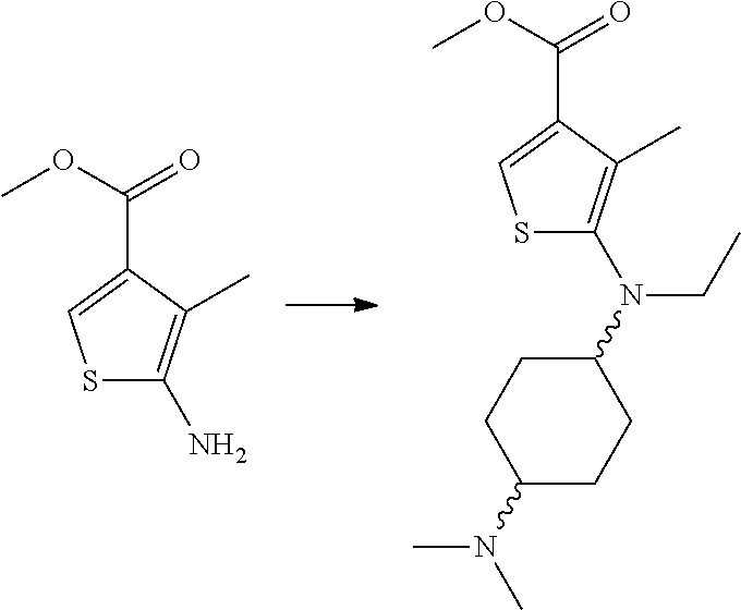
O(C(=O)C1=CSC(N)=C1C)C.O(C(=O)C1=CSC(N(C2CCC(N(C)C)CC2)CC)=C1C)C
